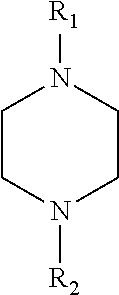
C1CN([R2])CCN1[R1]
